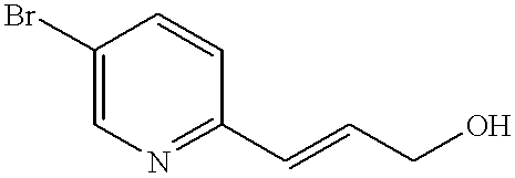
C1(Br)=CN=C(C=CCO)C=C1
